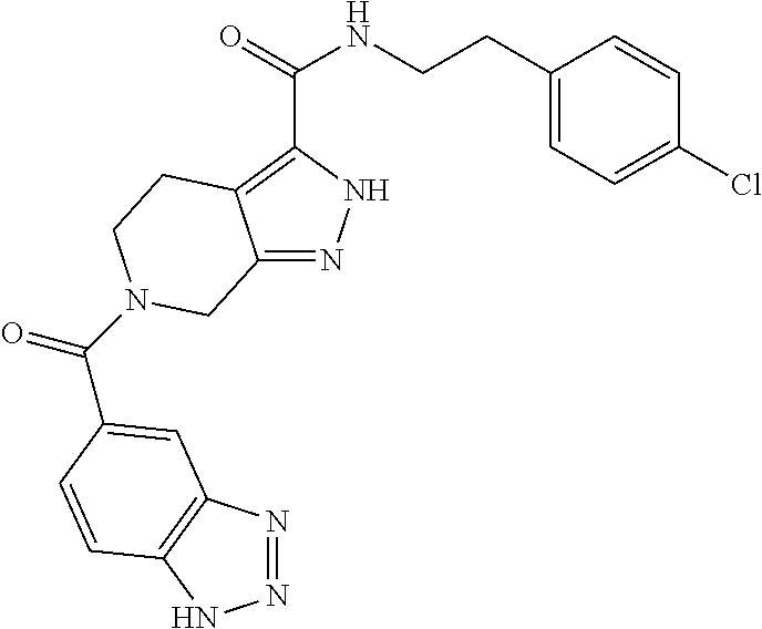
C12=NNC(C(=O)NCCC3=CC=C(Cl)C=C3)=C1CCN(C(=O)C1=CC3=C(NN=N3)C=C1)C2
